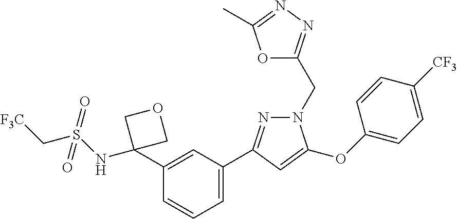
C1=C(C2=NN(CC3=NN=C(C)O3)C(OC3=CC=C([CF3])C=C3)=C2)C=C(C2(NS(=O)(C[CF3])=O)COC2)C=C1
